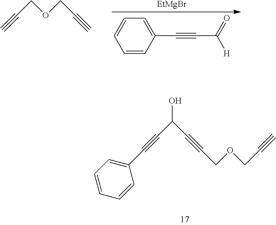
C#CCOCC#C.[EtMgBr].C1(C#CC([H])=O)=CC=CC=C1.C(#CC(C#CCOCC#C)O)C1=CC=CC=C1
